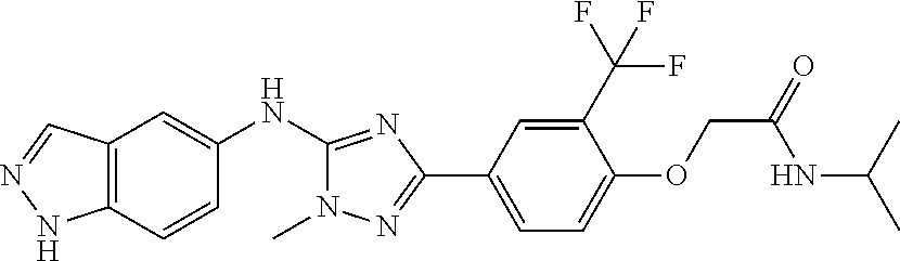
C12=C(C=CC(NC3=NC(C4=CC=C(OCC(NC(C)C)=O)C(C(F)(F)F)=C4)=NN3C)=C1)NN=C2
